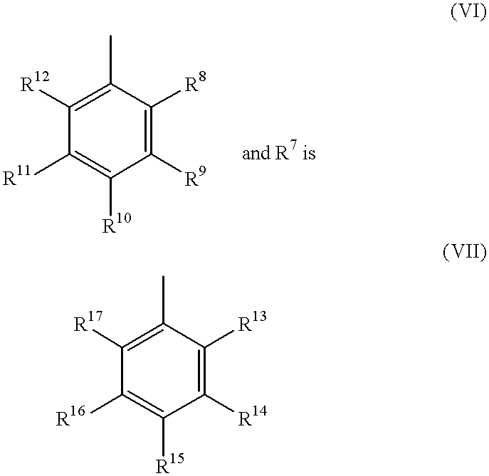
C1([R11])=C([R10])C([R9])=C([R8])C(C)=C1[R12].C1([R16])=C([R15])C([R14])=C([R13])C(C)=C1[R17]
